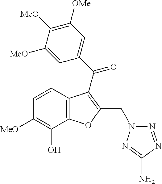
C12=C(C=CC([MeO])=C1O)C(C(C1=CC([OMe])=C([MeO])C([MeO])=C1)=O)=C(CN1N=NC(N)=N1)O2
